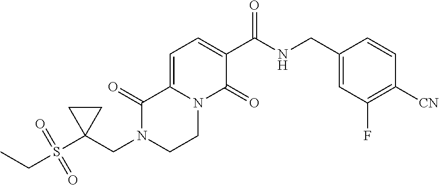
C(N1CCN2C(=CC=C(C(NCC3=CC(F)=C([CN])C=C3)=O)C2=O)C1=O)C1(S(CC)(=O)=O)CC1
